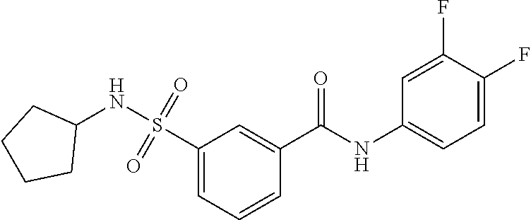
C1=CC=C(S(=O)(=O)NC2CCCC2)C=C1C(NC1=CC=C(F)C(F)=C1)=O
